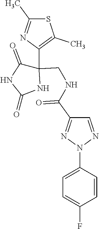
S1C(C)=NC(C2(CNC(C3=NN(C4=CC=C(F)C=C4)N=C3)=O)C(=O)NC(=O)N2)=C1C
